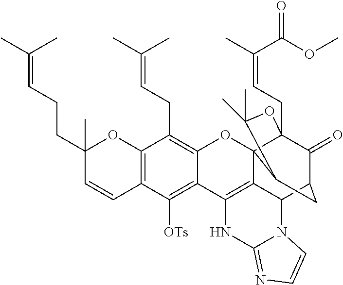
C12=C(C([OTs])=C3C(=C1CC=C(C)C)OC14C5=C3NC3=NC=CN3C5C3C(=O)C1(CC=C(C(=O)OC)C)OC(C)(C)C4C3)C=CC(CCC=C(C)C)(C)O2
